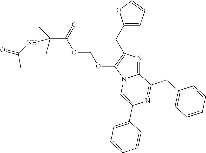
N(C(C)(C)C(=O)OCOC1=C(CC2=CC=CO2)N=C2N1C=C(C1=CC=CC=C1)N=C2CC1=CC=CC=C1)C(=O)C
